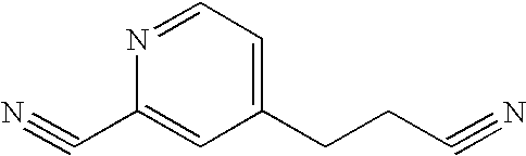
N1=CC=C(CCC#N)C=C1C#N
